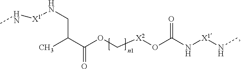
[X1](NCC(C)C(OC[X2]OC(N[X1]NC)=O)=O)NC
